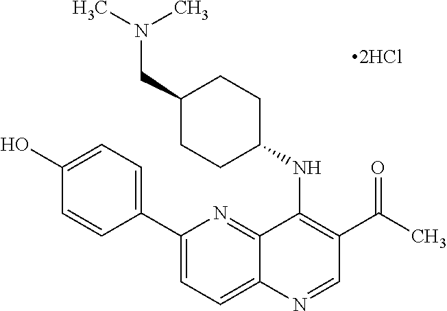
C1(C2=CC=C3C(=N2)C(NC2CCC(CN(C)C)CC2)=C(C(C)=O)C=N3)=CC=C(O)C=C1
